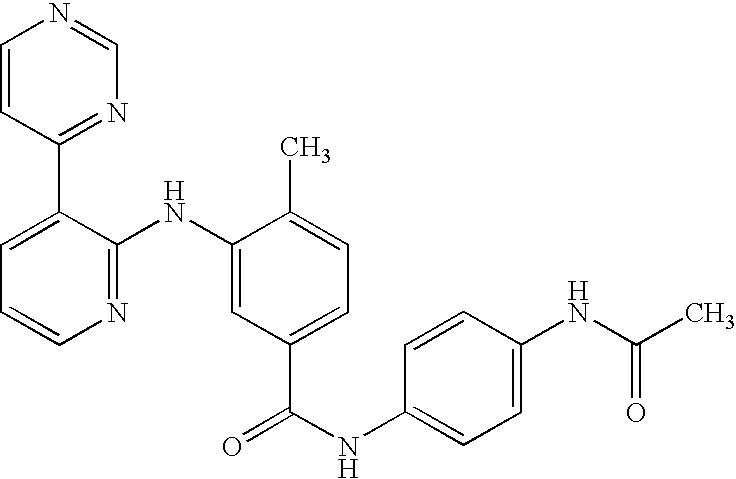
C1=CC(C2=CC=CN=C2NC2=CC(C(NC3=CC=C(NC(C)=O)C=C3)=O)=CC=C2C)=NC=N1
